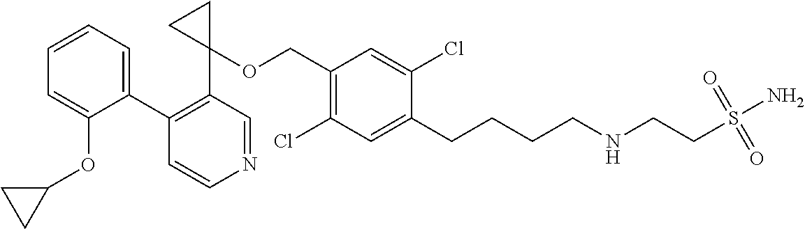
C1=CC=C(C2=C(C3(OCC4=C(Cl)C=C(CCCCNCCS(N)(=O)=O)C(Cl)=C4)CC3)C=NC=C2)C(OC2CC2)=C1
